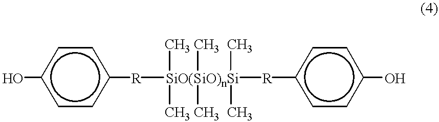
c1cc([R][SiO(SiO)nSi]([R]c2ccc(O)cc2)(C)(C)(C)(C)(C)C)ccc1O
